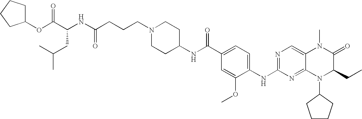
C1(OC(C(NC(CCCN2CCC(NC(C3=CC=C(NC4=NC=C5C(=N4)N(C4CCCC4)C(CC)C(=O)N5C)C(OC)=C3)=O)CC2)=O)CC(C)C)=O)CCCC1
